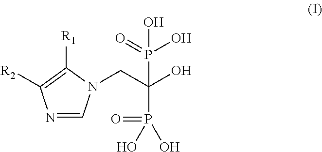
N1=CN(CC(O)(P(=O)(O)O)P(=O)(O)O)C([R1])=C1[R2]
